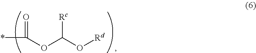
*C(OC(O[Rd])[Rc])=O
